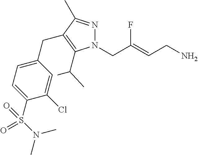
N1=C(C)C(CC2=CC=C(S(N(C)C)(=O)=O)C(Cl)=C2)=C(C(C)C)N1CC(=CCN)F
